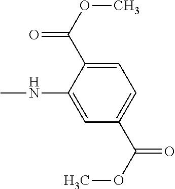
C1=C(C(OC)=O)C(NC)=CC(C(OC)=O)=C1
